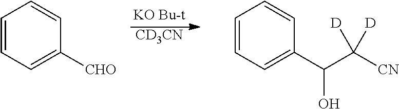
[CD3CN].C1=CC=C([CHO])C=C1.C1=CC=C(C(C([CN])([D])[D])O)C=C1
